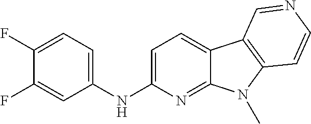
FC1=CC(NC2=CC=C3C(=N2)N(C)C2=C3C=NC=C2)=CC=C1F
